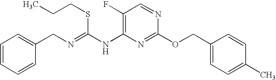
C1(F)=C(NC(=NCC2=CC=CC=C2)SCCC)N=C(OCC2=CC=C(C)C=C2)N=C1
